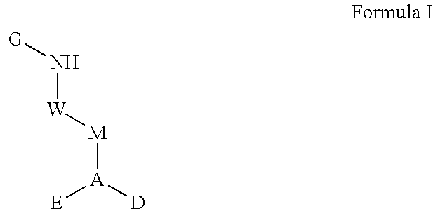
N([W][M][A]([D])[E])[G]
